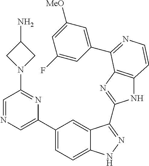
C1(C2=CC=C3C(=C2)C(C2=NC4=C(N2)C=CN=C4C2=CC([MeO])=CC(F)=C2)=NN3)=CN=CC(N2CC(N)C2)=N1
